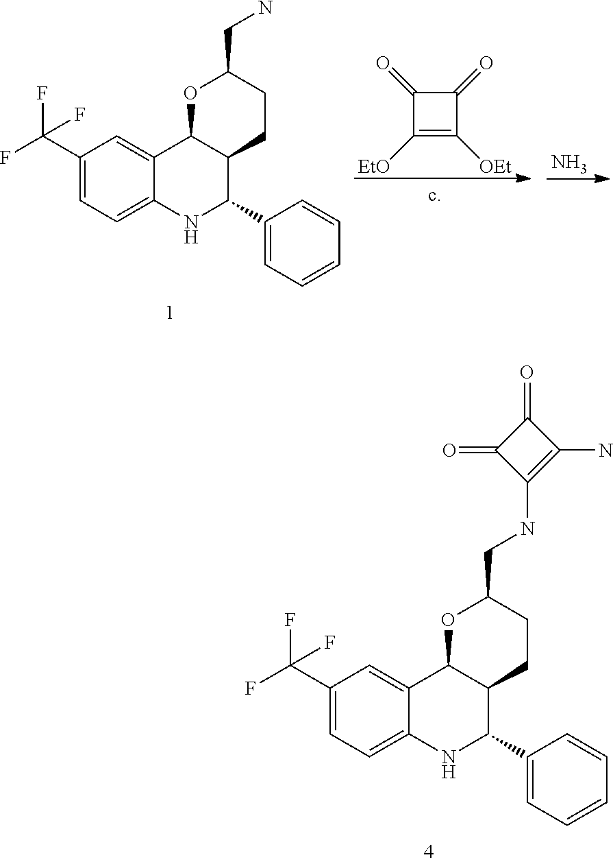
C1(C(F)(F)F)=CC=C2C(=C1)C1C(C(C3=CC=CC=C3)N2)CCC(CN)O1.C1([EtO])=C([OEt])C(=O)C1=O.N.C1(C(F)(F)F)=CC=C2C(=C1)C1C(C(C3=CC=CC=C3)N2)CCC(CNC2=C(N)C(=O)C2=O)O1
